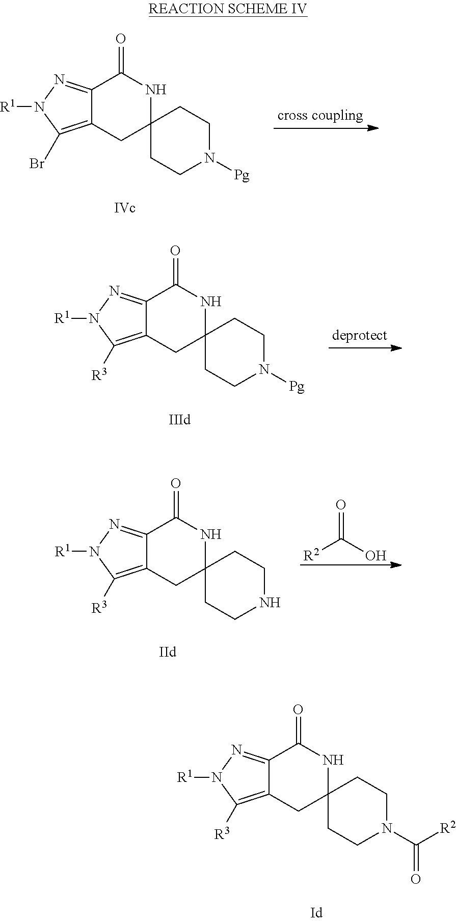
C12=C(Br)N([R1])N=C1C(=O)NC1(C2)CCN([Pg])CC1.C12=C([R3])N([R1])N=C1C(=O)NC1(C2)CCN([Pg])CC1.C12=C([R3])N([R1])N=C1C(=O)NC1(C2)CCNCC1.[R2]C(O)=O.C12=C([R3])N([R1])N=C1C(=O)NC1(C2)CCN(C(=O)[R2])CC1
